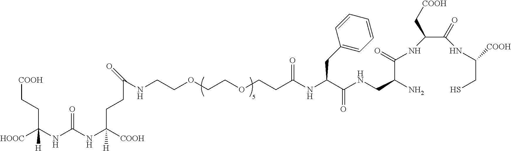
N(C(NC([COOH])(CCC(=O)NCCOCCOCCC(NC(C(NCC(C(=O)NC(C(NC(CS)[COOH])=O)C[COOH])N)=O)CC1=CC=CC=C1)=O)[H])=O)C([HOOC])(CC[COOH])[H]
